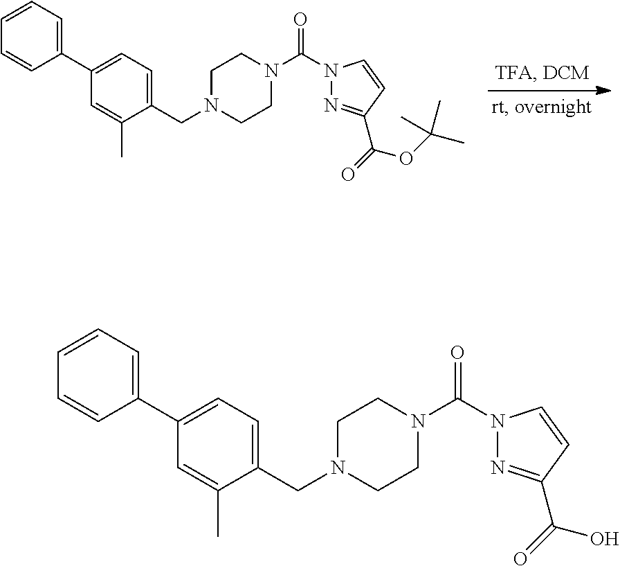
C(=O)(OC(C)(C)C)C1=NN(C(=O)N2CCN(CC3=CC=C(C4=CC=CC=C4)C=C3C)CC2)C=C1.C(=O)(O)C1=NN(C(=O)N2CCN(CC3=CC=C(C4=CC=CC=C4)C=C3C)CC2)C=C1
